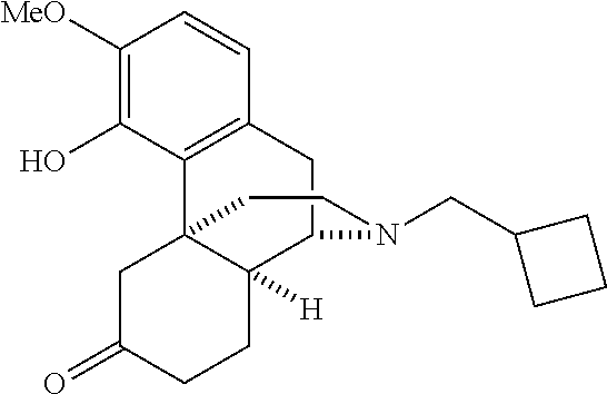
C1([MeO])=C(O)C2=C(C=C1)CC1C3([H])C2(CC(=O)CC3)CCN1CC1CCC1
